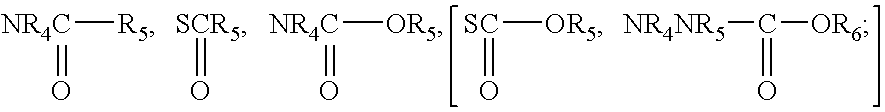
[NR4C]([R5])=O.[SCR5]=O.[NR4C]([OR5])=O.[SC]([OR5])=O.[NR4NR5]C([OR6])=O
